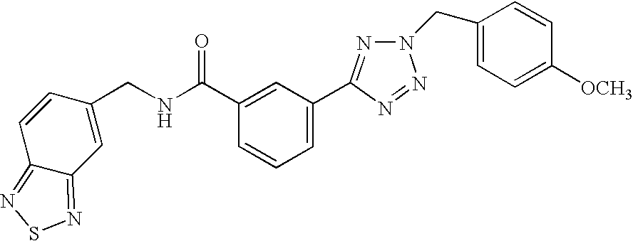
C1(CNC(C2=CC(C3=NN(CC4=CC=C([OCH3])C=C4)N=N3)=CC=C2)=O)=CC2=NSN=C2C=C1
